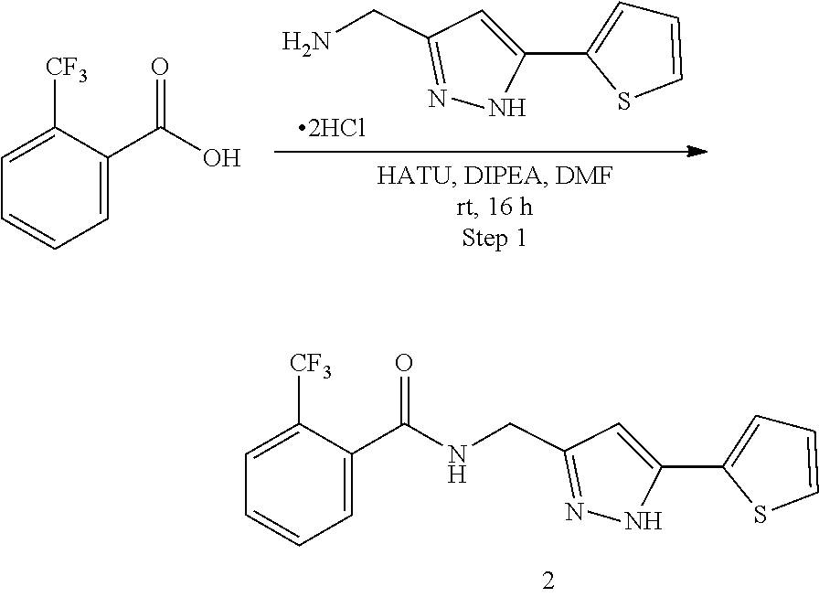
C1=C(C2=CC=CS2)NN=C1CN.C1=C([CF3])C(C(O)=O)=CC=C1.C1=C([CF3])C(C(=O)NCC2=NNC(C3=CC=CS3)=C2)=CC=C1
